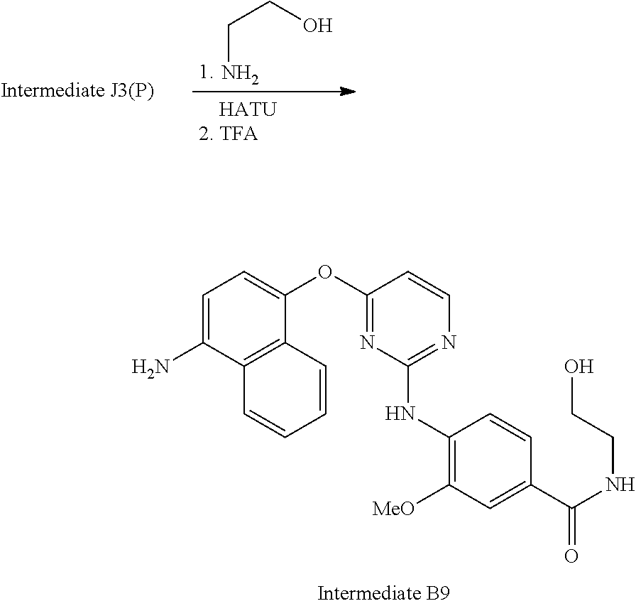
C1=C(N)C2=C(C(OC3=NC(NC4=C([MeO])C=C(C(NCCO)=O)C=C4)=NC=C3)=C1)C=CC=C2.NCCO
